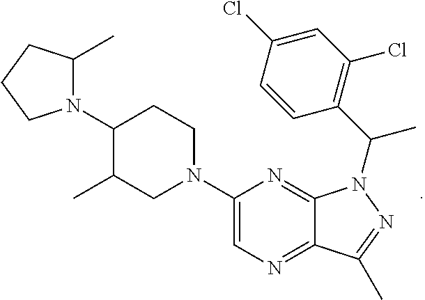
C1(N2CCC(N3C(C)CCC3)C(C)C2)=CN=C2C(=N1)N(C(C1=C(Cl)C=C(Cl)C=C1)C)N=C2C
